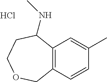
C12=C(C=C(C)C=C1)C(NC)CCOC2.Cl
